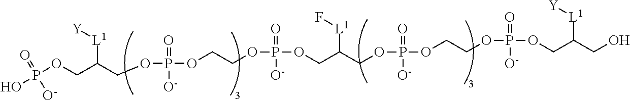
P(OCC(COP(OCCOP(OCC(COP(OCCOP(OCC(CO)[L1][Y])(=O)[O-])(=O)[O-])[L1]F)(=O)[O-])(=O)[O-])[L1][Y])(O)(=O)[O-]
